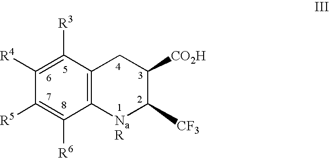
C12=C(C([R3])=C([R4])C([R5])=C1[R6])CC([CO2H])C([CF3])[NaR]2
